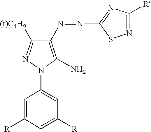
C1(N=NC2=NC([R])=NS2)=C(N)N(C2=CC([R])=CC([R])=C2)N=C1[(t)C4H9]
